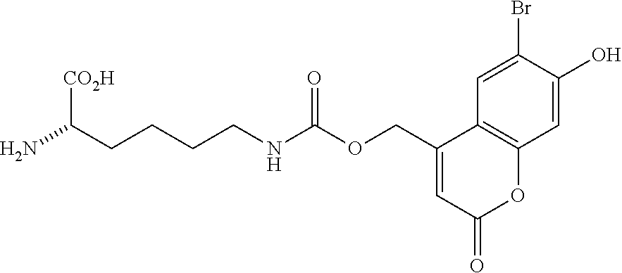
C(N)(CCCCNC(OCC1=CC(=O)OC2=C1C=C(Br)C(O)=C2)=O)[CO2H]
